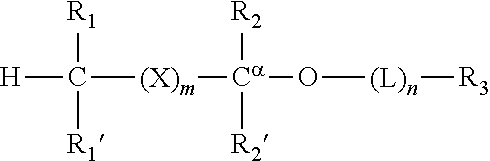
[H]C([R1])([R1])[(X)m][Ca]([R2])([R2])O[(L)n][R3]
